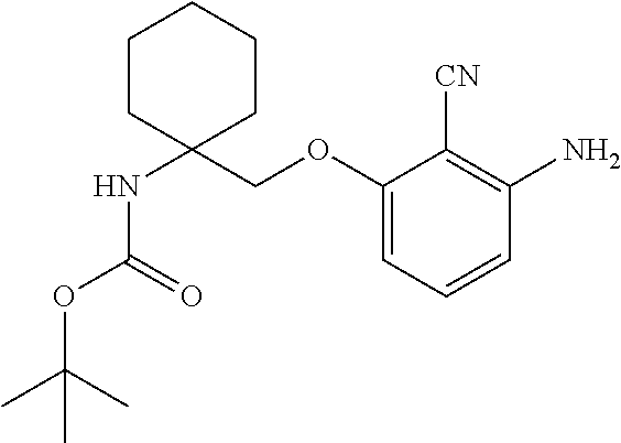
C1CC(NC(=O)OC(C)(C)C)(COC2=CC=CC(N)=C2[CN])CCC1
